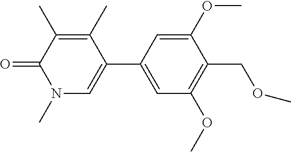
C1(C)=C(C)C(C2=CC(OC)=C(COC)C(OC)=C2)=CN(C)C1=O
